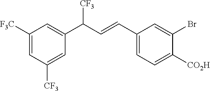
C1([F3C])=CC([CF3])=CC(C([CF3])C=CC2=CC=C([CO2H])C(Br)=C2)=C1
